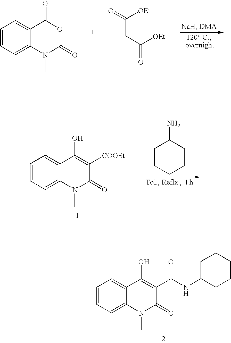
C1(O)=C(C(NC2CCCCC2)=O)C(=O)N(C)C2=CC=CC=C12.C1(=O)C2=CC=CC=C2N(C)C(=O)O1.C(CC(=O)[OEt])(=O)[OEt].C1(O)=C([COOEt])C(=O)N(C)C2=CC=CC=C12.C1CCCCC1N
